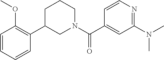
C1=C(C(N2CCCC(C3=C(OC)C=CC=C3)C2)=O)C=CN=C1N(C)C
